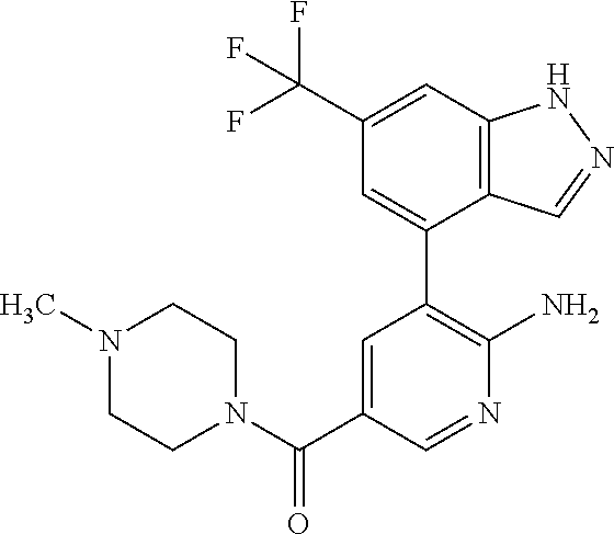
C12=C(C=C(C(F)(F)F)C=C1C1=C(N)N=CC(C(N3CCN(C)CC3)=O)=C1)NN=C2
